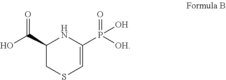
C1(C(O)=O)CSC=C(P([OH])(=O)O)N1
